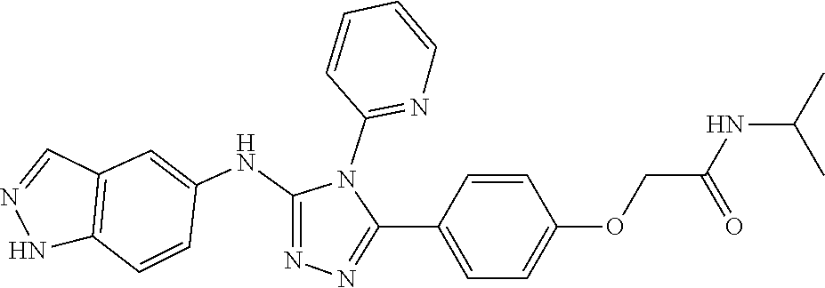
C1(C2=CC=C(OCC(NC(C)C)=O)C=C2)=NN=C(NC2=CC3=C(C=C2)NN=C3)N1C1=NC=CC=C1
